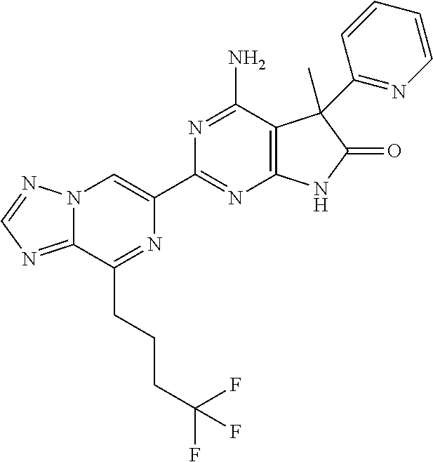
C12=NC=NN1C=C(C1=NC3=C(C(N)=N1)C(C)(C1=NC=CC=C1)C(=O)N3)N=C2CCCC(F)(F)F
